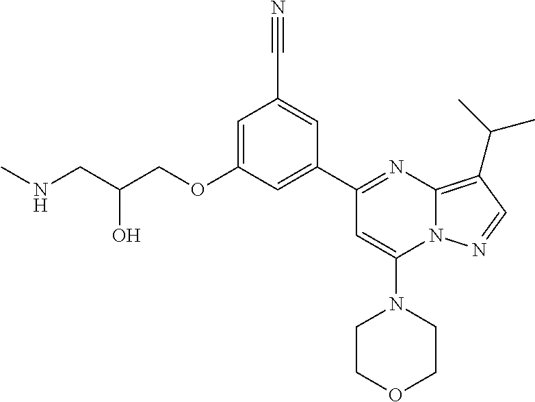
C1=C(OCC(CNC)O)C=C(C2=NC3=C(C(C)C)C=NN3C(N3CCOCC3)=C2)C=C1C#N
